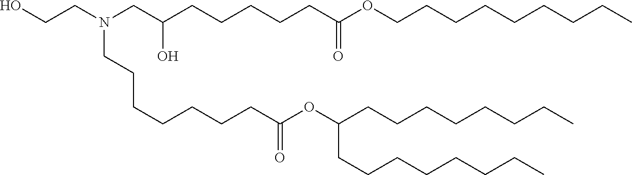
C(CC)CCCCCC(OC(CCCCCCCN(CC(CCCCCC(OCCCCCCCCC)=O)O)CCO)=O)CCCCCCCC
